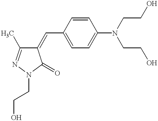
C1(=CC2=CC=C(N(CCO)CCO)C=C2)C(C)=NN(CCO)C1=O
